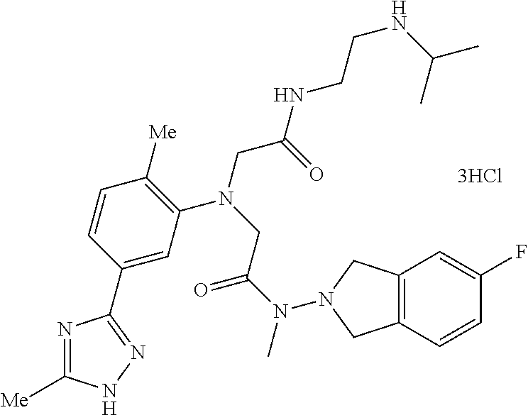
[3HCl].C1=C(C2=NNC([Me])=N2)C=CC([Me])=C1N(CC(NCCNC(C)C)=O)CC(N(C)N1CC2=C(C=CC(F)=C2)C1)=O
